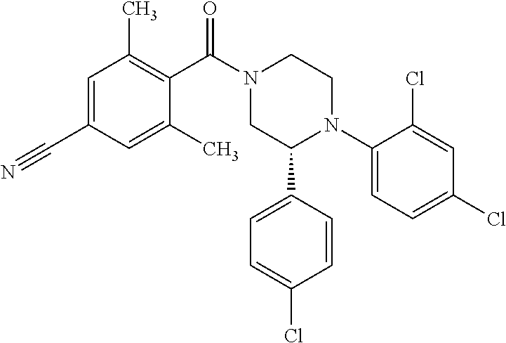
C1(C(N2CC(C3=CC=C(Cl)C=C3)N(C3=CC=C(Cl)C=C3Cl)CC2)=O)=C(C)C=C(C#N)C=C1C
